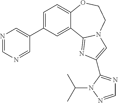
C1=C(C2=CN=CN=C2)C=C2C(=C1)OCCN1C2=NC(C2=NC=NN2C(C)C)=C1
